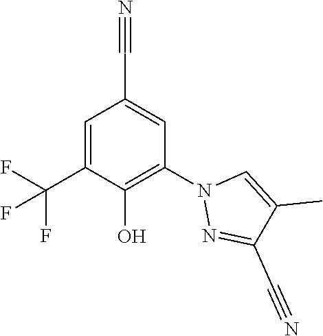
C1=C(C(F)(F)F)C(O)=C(N2N=C(C#N)C(C)=C2)C=C1C#N
